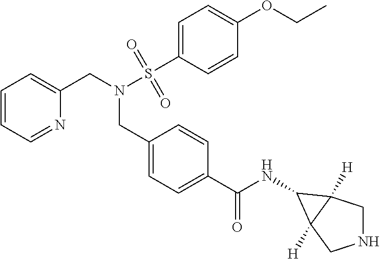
C1=CC=NC(CN(CC2=CC=C(C(=O)NC3C4([H])CNCC43[H])C=C2)S(C2=CC=C(OCC)C=C2)(=O)=O)=C1
